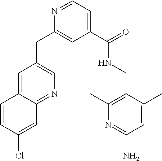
C1=C2C(=NC=C1CC1=CC(C(=O)NCC3=C(C)N=C(N)C=C3C)=CC=N1)C=C(Cl)C=C2
